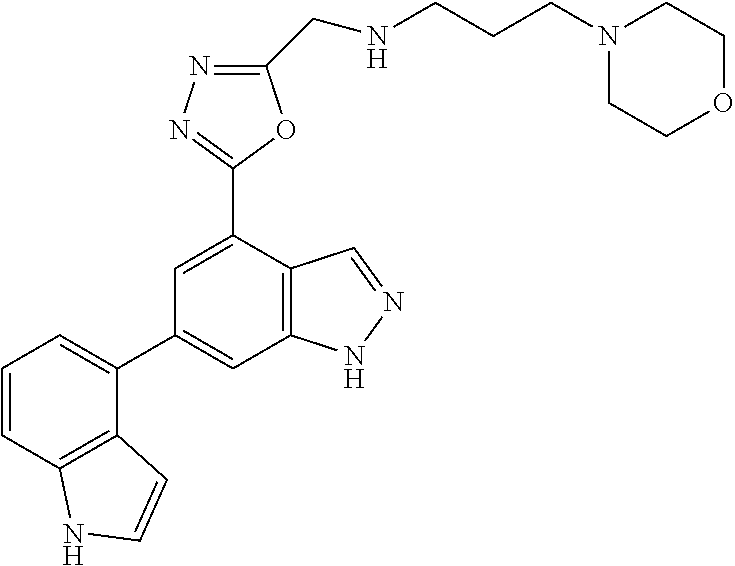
C1=CC2=C(C(C3=CC4=C(C(C5=NN=C(CNCCCN6CCOCC6)O5)=C3)C=NN4)=C1)C=CN2
